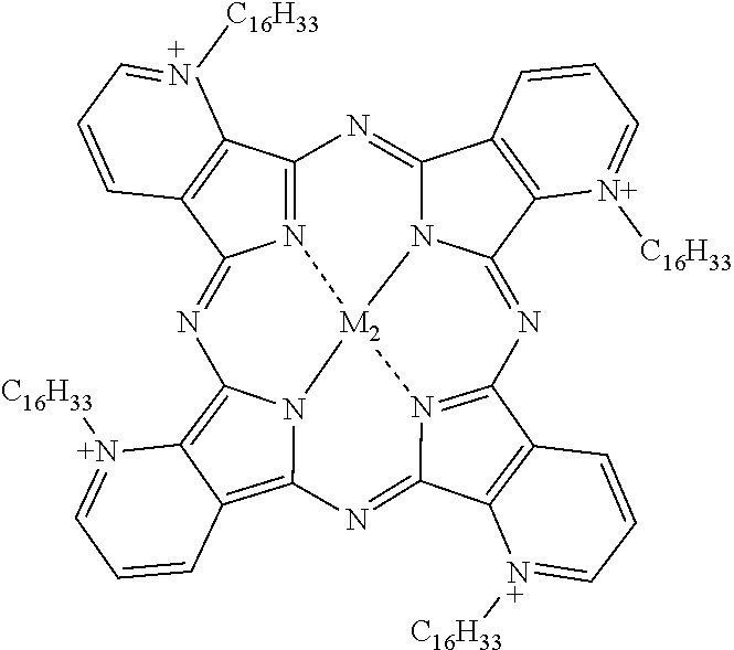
N12=C3C4=C(C1=NC1=C5C(=C6N1[M2]21N2C(=N3)C3=C(C2=NC2=N1C(=N6)C1=C2C=CC=[N+]1[C16H33])[N+]([C16H33])=CC=C3)C=CC=[N+]5[C16H33])C=CC=[+N]4[C16H33]
